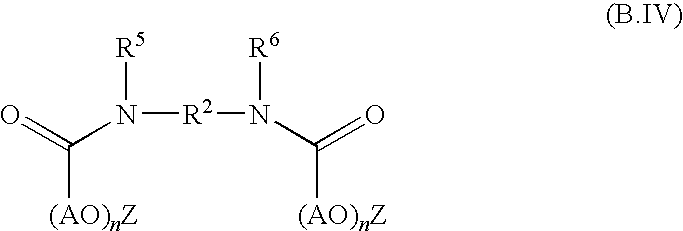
C([(AO)nZ])(=O)N([R2]N(C(=O)[(AO)nZ])[R6])[R5]
